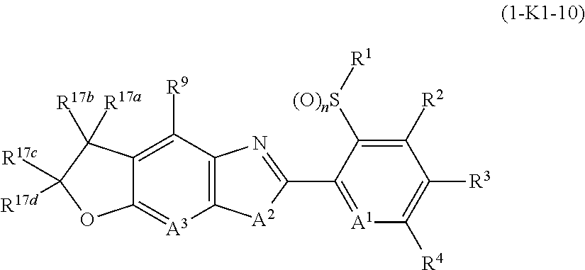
[A1]1=C(C2=NC3=C([A2]2)[A3]=C2C(=C3[R9])C([R17b])([R17a])C([R17c])([R17d])O2)C([(O)nS][R1])=C([R2])C([R3])=C1[R4]
